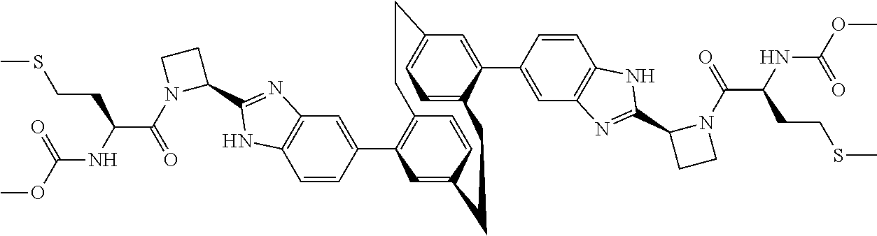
C1=CC(C2=C3C=CC(=C2)CCC2=CC=C(C=C2C2=CC4=C(C=C2)NC(C2CCN2C(C(NC(OC)=O)CCSC)=O)=N4)CC3)=CC2=C1NC(C1CCN1C(C(NC(OC)=O)CCSC)=O)=N2
